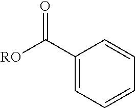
C1(C([RO])=O)=CC=CC=C1
